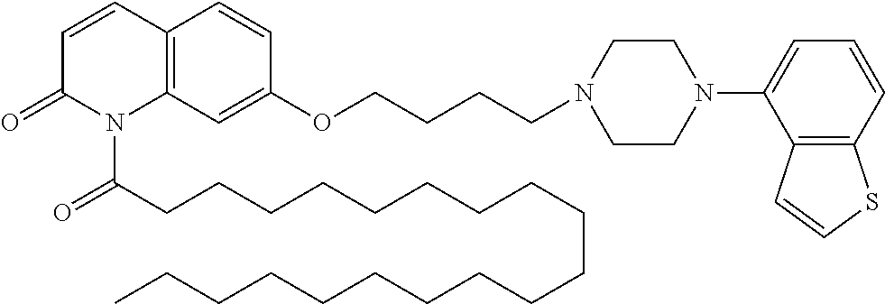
C12=C(C=C(OCCCCN3CCN(C4=CC=CC5=C4C=CS5)CC3)C=C1)N(C(CCCCCCCCCCCCCCCCCCC)=O)C(=O)C=C2
